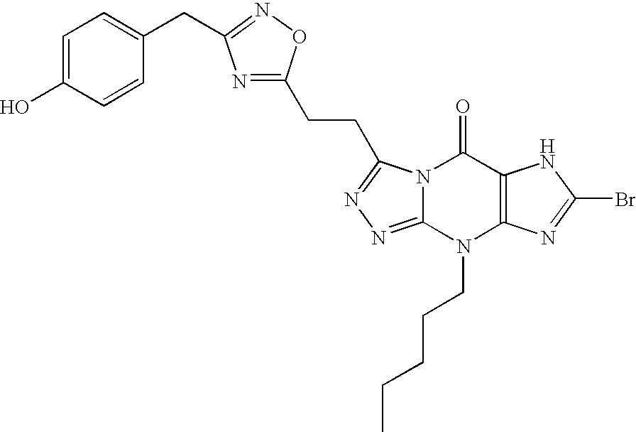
N12C(=NN=C1CCC1=NC(CC3=CC=C(O)C=C3)=NO1)N(CCCCC)C1=C(C2=O)NC(Br)=N1
